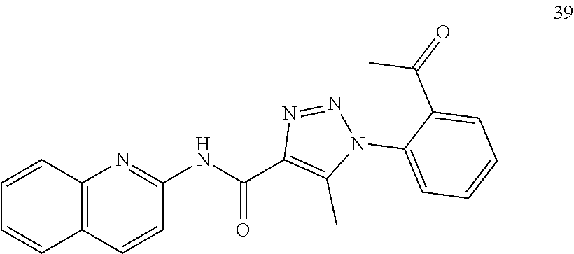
C1(NC(C2=C(C)N(C3=CC=CC=C3C(=O)C)N=N2)=O)=NC2=C(C=C1)C=CC=C2
